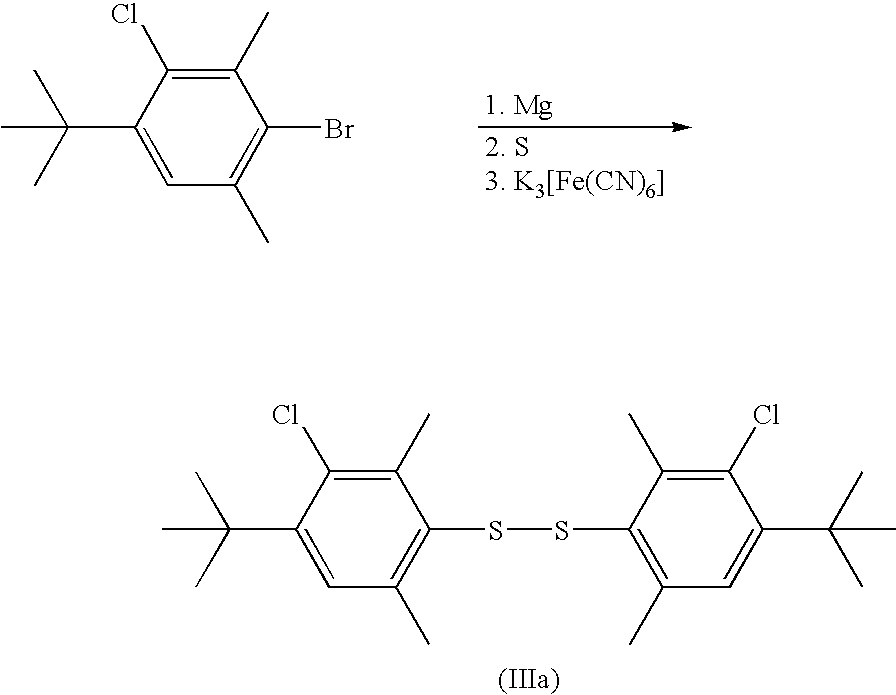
C1(C(C)(C)C)=CC(C)=C(Br)C(C)=C1Cl.C1(C)=C(SSC2=C(C)C=C(C(C)(C)C)C(Cl)=C2C)C(C)=C(Cl)C(C(C)(C)C)=C1
